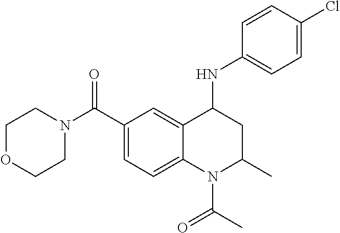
C1(C(N2CCOCC2)=O)=CC=C2C(=C1)C(NC1=CC=C(Cl)C=C1)CC(C)N2C(C)=O
